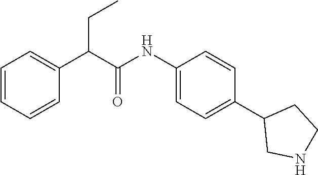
C1(NC(C(C2=CC=CC=C2)CC)=O)=CC=C(C2CNCC2)C=C1
